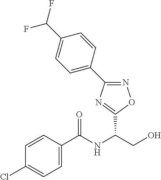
C1=CC(C(NC(CO)C2=NC(C3=CC=C(C(F)F)C=C3)=NO2)=O)=CC=C1Cl
